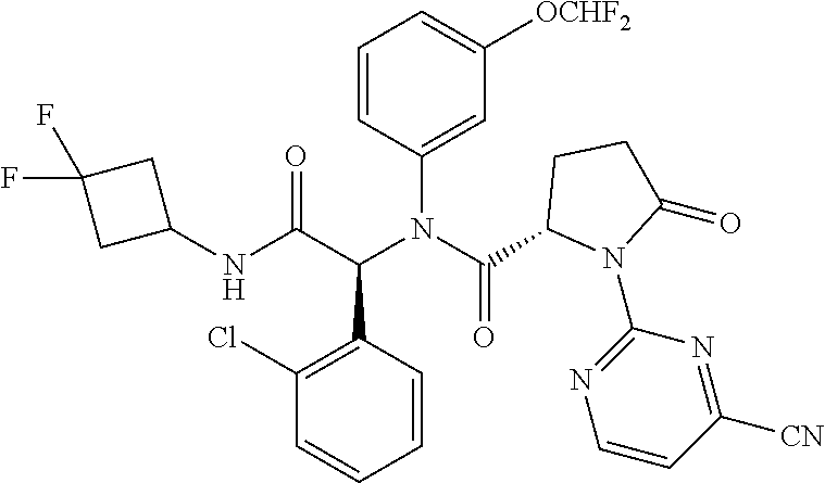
C1=CC(N(C(C2N(C3=NC=CC([CN])=N3)C(=O)CC2)=O)C(C(NC2CC(F)(F)C2)=O)C2=C(Cl)C=CC=C2)=CC([OCHF2])=C1
